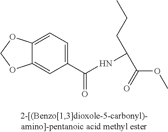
C12=CC(C(NC(C(OC)=O)CCC)=O)=CC=C1OCO2
